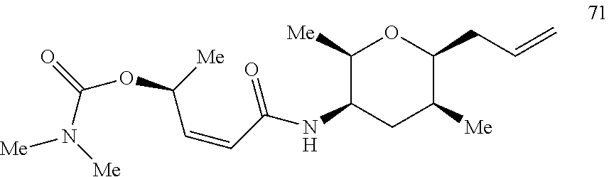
N(C(=O)OC([Me])C=CC(NC1C([Me])OC(CC=C)C([Me])C1)=O)([Me])[Me]
